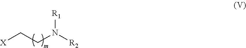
[X]CCN([R2])[R1]
